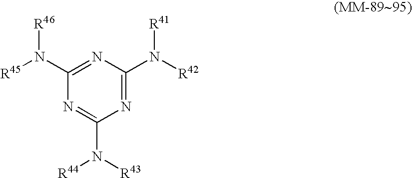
N1=C(N([R42])[R41])N=C(N([R45])[R46])N=C1N([R43])[R44]
